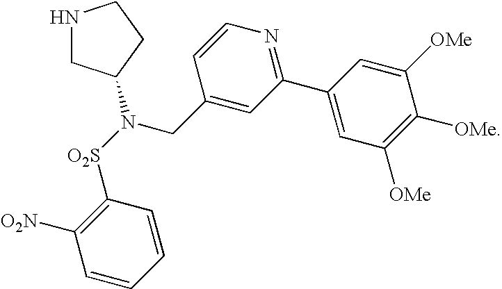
N1CC(N([O2S]C2=C([O2N])C=CC=C2)CC2=CC(C3=CC([OMe])=C([OMe])C([OMe])=C3)=NC=C2)CC1
